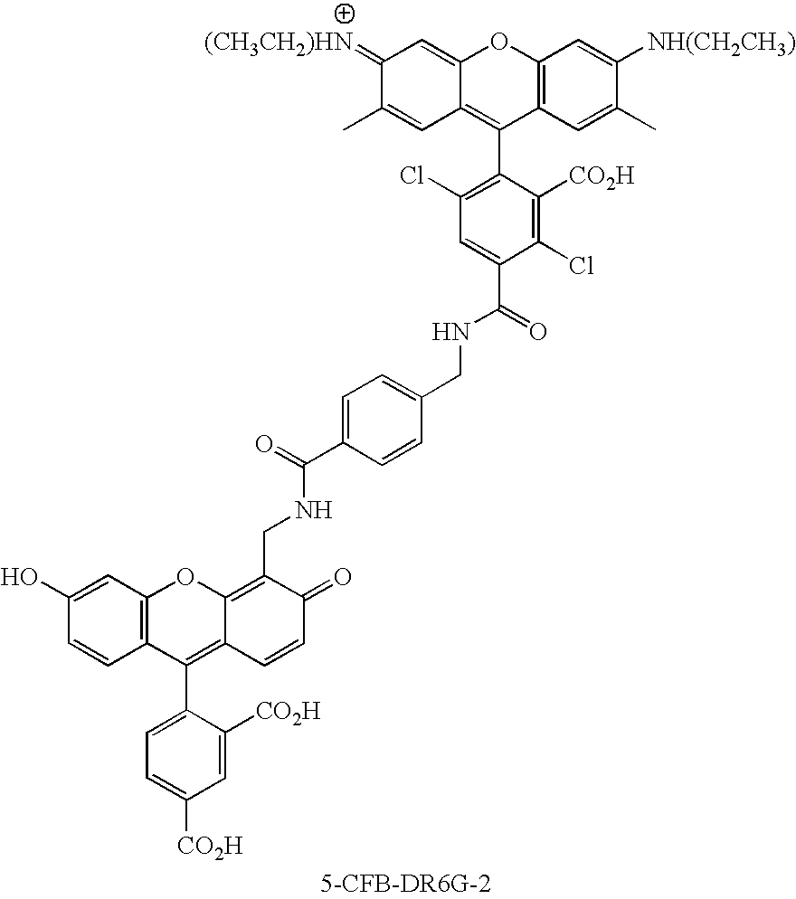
C12=C(C=C(C)C([NH(CH2CH3)])=C1)C(C1=C(Cl)C=C(C(=O)NCC3=CC=C(C(=O)NCC4=C5C(=C(C6=CC=C([CO2H])C=C6[CO2H])C6=C(O5)C=C(O)C=C6)C=CC4=O)C=C3)C(Cl)=C1[CO2H])=C1C(=CC(=[(CH3CH2)HN])C(C)=C1)O2
